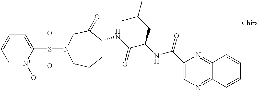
C1=[N+]([O-])C(S(=O)(=O)N2CC(=O)C(NC(=O)C(NC(=O)C3=CN=C4C(=N3)C=CC=C4)CC(C)C)CCC2)=CC=C1
